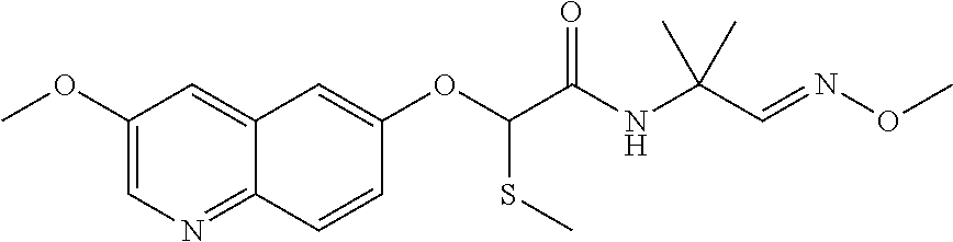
C1(OC)=CN=C2C(=C1)C=C(OC(C(NC(C=NOC)(C)C)=O)SC)C=C2
